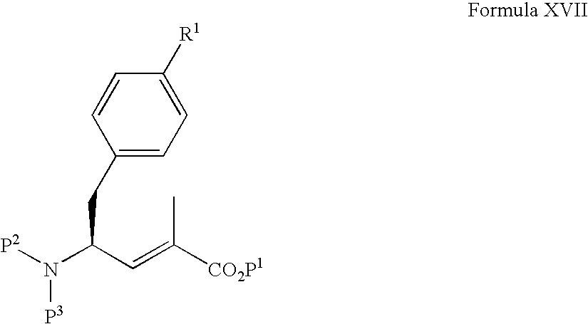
[P2]N(C(C=C([CO2P1])C)CC1=CC=C([R1])C=C1)[P3]
